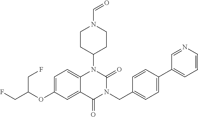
C12=CC=C(OC(CF)CF)C=C1C(=O)N(CC1=CC=C(C3=CC=CN=C3)C=C1)C(=O)N2C1CCN(C=O)CC1
